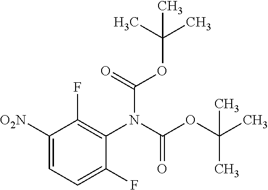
O(C(=O)N(C1=C(F)C([O2N])=CC=C1F)C(=O)OC(C)(C)C)C(C)(C)C
